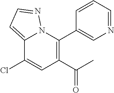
C12=CC=NN1C(C1=CN=CC=C1)=C(C(C)=O)C=C2Cl
